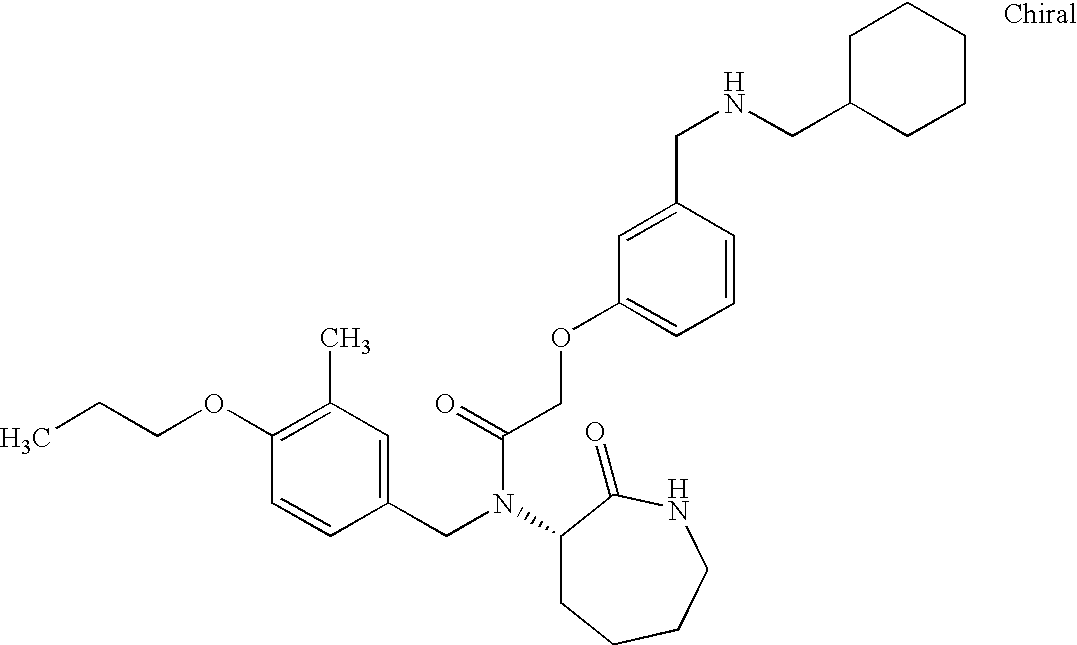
C1(OCCC)=C(C)C=C(CN(C2CCCCNC2=O)C(COC2=CC=CC(CNCC3CCCCC3)=C2)=O)C=C1
